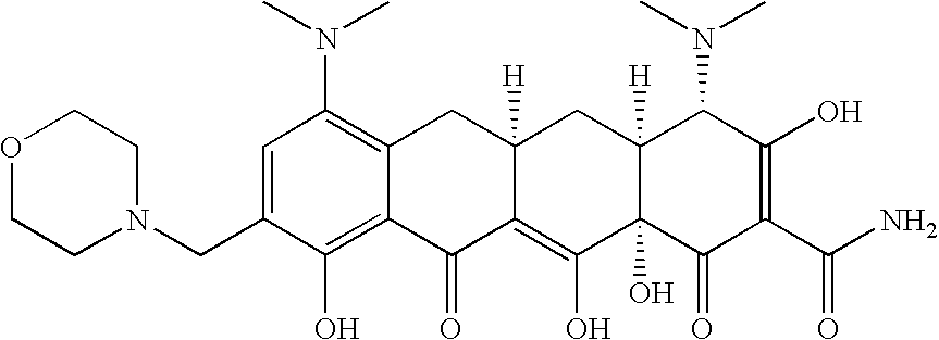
C1(CN2CCOCC2)=CC(N(C)C)=C2C(=C1O)C(=O)C1=C(O)C3(O)C([H])(CC1([H])C2)C(N(C)C)C(O)=C(C(N)=O)C3=O
